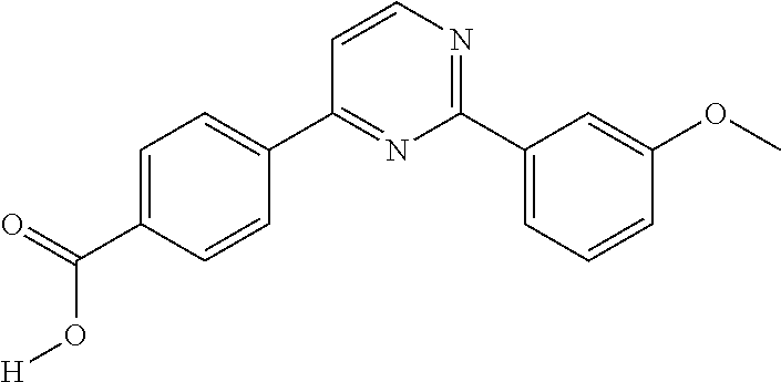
C1=C(C(=O)O[H])C=CC(C2=NC(C3=CC=CC(OC)=C3)=NC=C2)=C1
